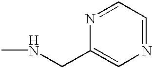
N1=CC=NC=C1CNC
